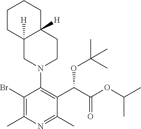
BrC1=C(C)N=C(C)C(C(OC(C)(C)C)C(=O)OC(C)C)=C1N1CCC2([H])C([H])(C1)CCCC2
